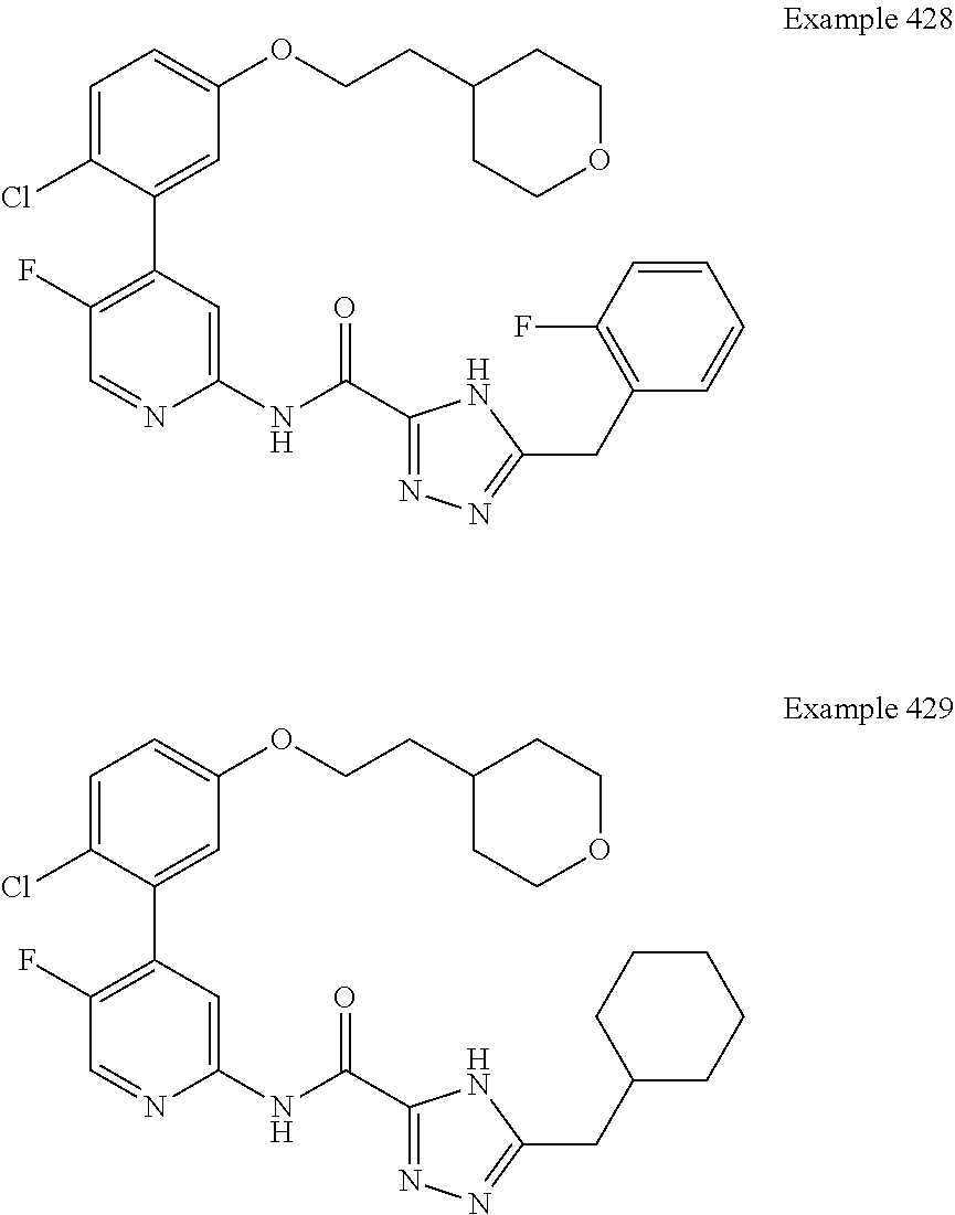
C1=C(Cl)C(C2=C(F)C=NC(NC(C3=NN=C(CC4=C(F)C=CC=C4)N3)=O)=C2)=CC(OCCC2CCOCC2)=C1.C1=C(Cl)C(C2=C(F)C=NC(NC(C3=NN=C(CC4CCCCC4)N3)=O)=C2)=CC(OCCC2CCOCC2)=C1
